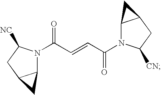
C(=CC(N1C2C(CC1[CN])C2)=O)C(N1C2C(CC1[NC])C2)=O
